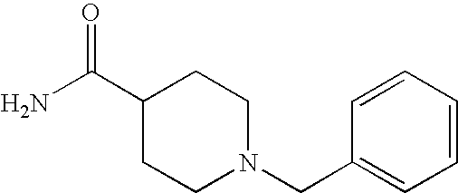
C1=CC=CC(CN2CCC(C(N)=O)CC2)=C1
